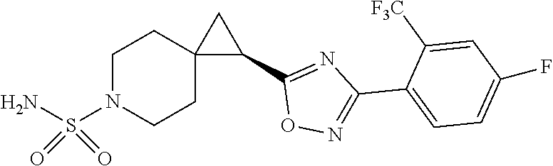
C1([F3C])=CC(F)=CC=C1C1=NOC(C2CC23CCN(S(N)(=O)=O)CC3)=N1
